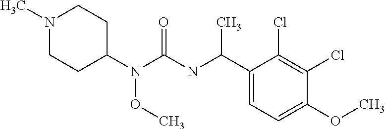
N1(C)CCC(N(C(=O)NC(C2=CC=C(OC)C(Cl)=C2Cl)C)OC)CC1
